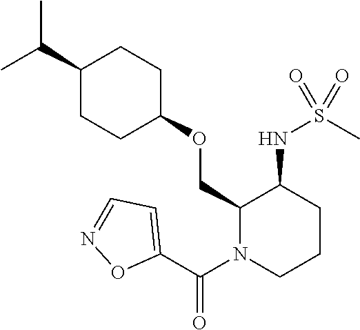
C(C1CCC(OCC2N(C(C3=CC=NO3)=O)CCCC2NS(C)(=O)=O)CC1)(C)C
